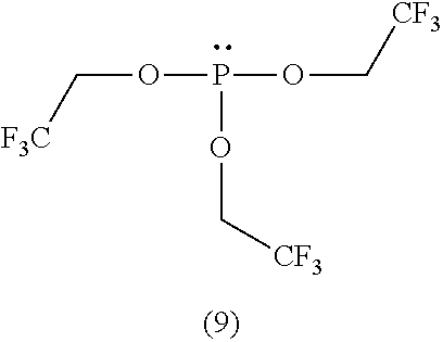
O(P(OC[CF3])OC[CF3])C[F3C]
